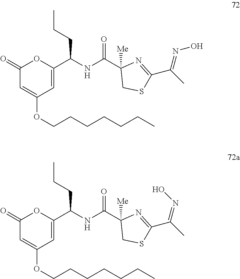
C1(=O)C=C(OCCCCCCC)C=C(C(NC(C2([Me])CSC(C(C)=NO)=N2)=O)CCC)O1.C1(=O)C=C(OCCCCCCC)C=C(C(NC(C2([Me])CSC(C(C)=NO)=N2)=O)CCC)O1
